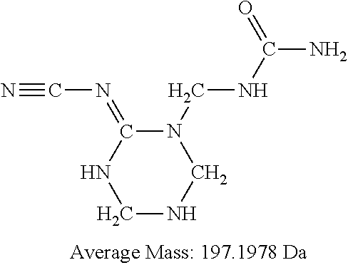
C1NCN(CNC(N)=O)C(=NC#N)N1
